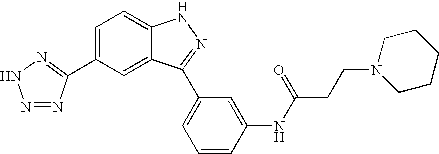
N1=NC(C2=CC=C3C(=C2)C(C2=CC=CC(NC(CCN4CCCCC4)=O)=C2)=NN3)=NN1
